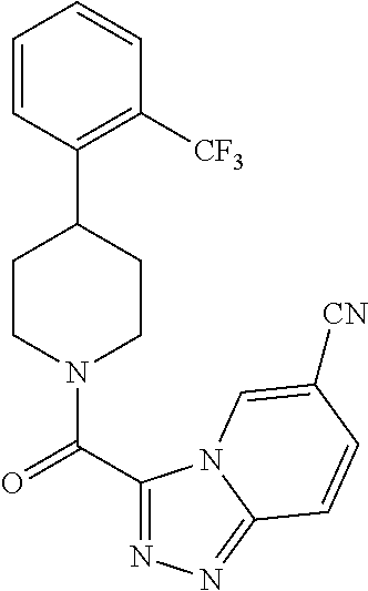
C1CN(C(C2=NN=C3N2C=C([CN])C=C3)=O)CCC1C1=C([CF3])C=CC=C1
